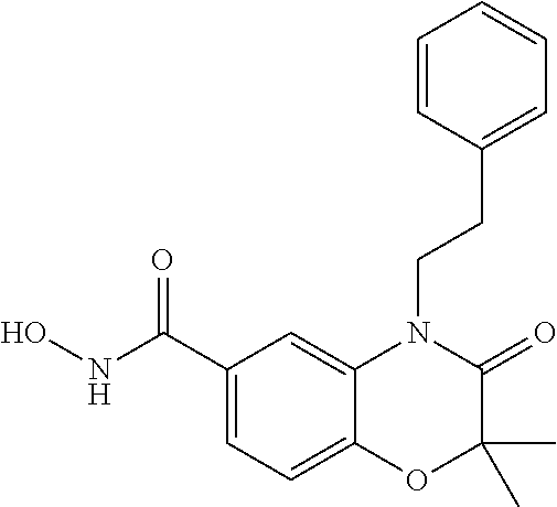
C1(C(NO)=O)=CC=C2C(=C1)N(CCC1=CC=CC=C1)C(=O)C(C)(C)O2
